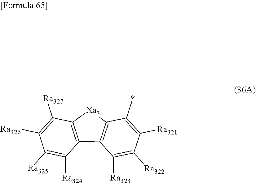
C12=C(C3=C([Xa3]1)C([Ra327])=C([Ra326])C([Ra325])=C3[Ra324])C([Ra323])=C([Ra322])C([Ra321])=C2*
